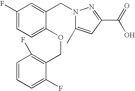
C1(F)=CC=C(OCC2=C(F)C=CC=C2F)C(CN2C(C)=CC(C(=O)O)=N2)=C1
